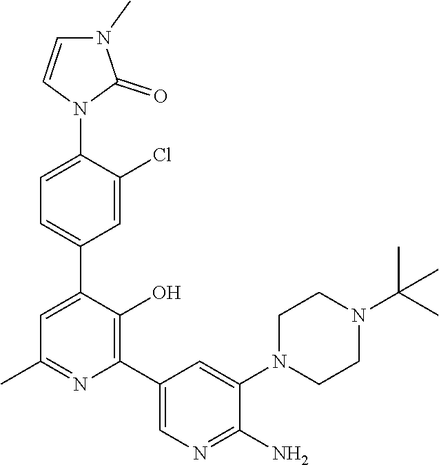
C1(C)=NC(C2=CN=C(N)C(N3CCN(C(C)(C)C)CC3)=C2)=C(O)C(C2=CC=C(N3C(=O)N(C)C=C3)C(Cl)=C2)=C1
